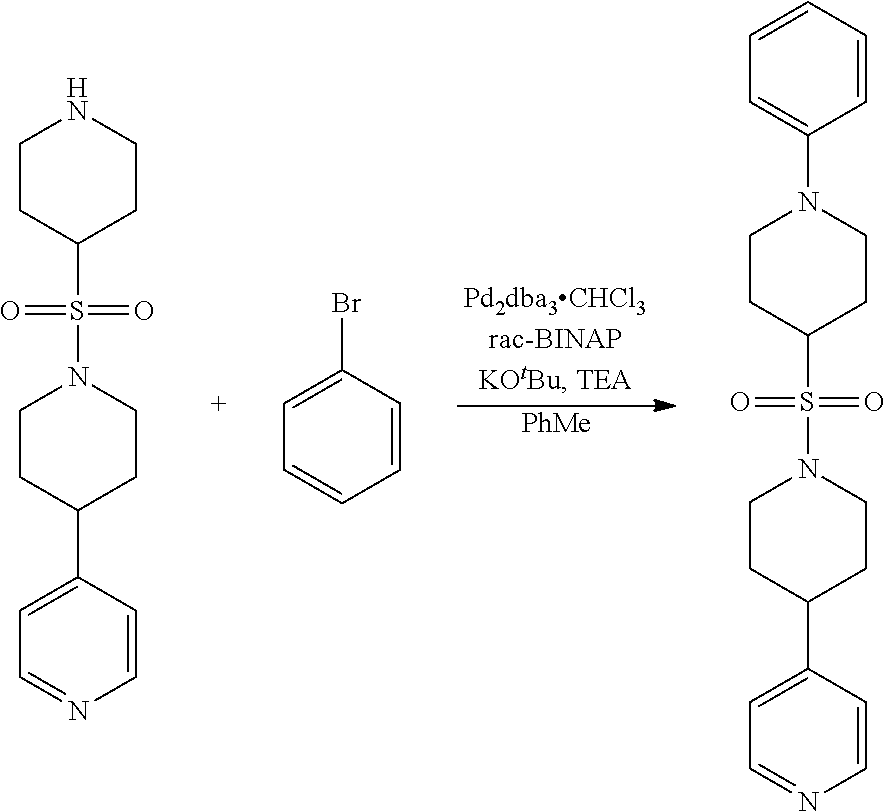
[PhMe].C1(C2=CC=NC=C2)CCN(S(=O)(=O)C2CCNCC2)CC1.BrC1=CC=CC=C1.C1(C2=CC=NC=C2)CCN(S(=O)(=O)C2CCN(C3=CC=CC=C3)CC2)CC1
